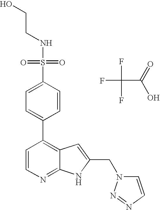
FC(F)(C(=O)O)F.S(C1=CC=C(C2=C3C(=NC=C2)NC(CN2C=CN=N2)=C3)C=C1)(=O)(=O)NCCO
